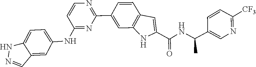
C1=CC(C(NC(C2=CC3=C(C=C(C4=NC=CC(NC5=CC=C6NN=CC6=C5)=N4)C=C3)N2)=O)C)=CN=C1[CF3]
